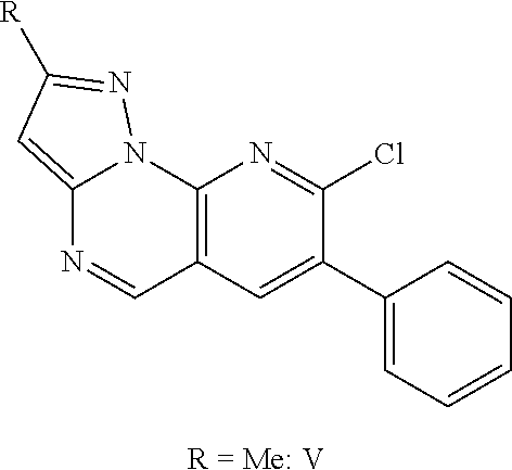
C12=C(C=C(C3=CC=CC=C3)C(Cl)=N1)C=NC1=CC([R])=NN21.[R = Me: V]
